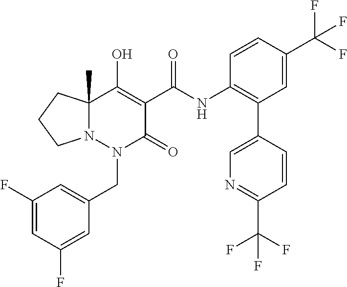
C1(F)=CC(F)=CC(CN2C(=O)C(C(=O)NC3=C(C4=CN=C(C(F)(F)F)C=C4)C=C(C(F)(F)F)C=C3)=C(O)C3(C)N2CCC3)=C1
